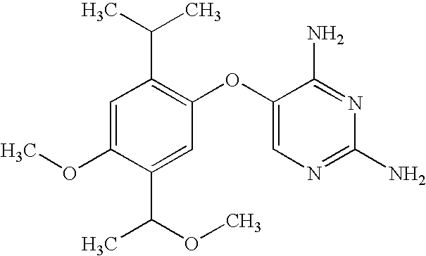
C1=C(OC)C(C(OC)C)=CC(OC2=CN=C(N)N=C2N)=C1C(C)C
